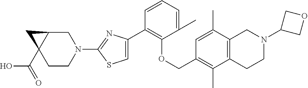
C1(C2=CSC(N3CC4C(C(=O)O)(CC3)C4)=N2)=C(OCC2=C(C)C3=C(C(C)=C2)CN(C2COC2)CC3)C(C)=CC=C1
